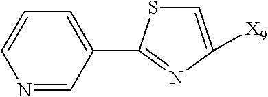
N1=CC(C2=NC([X9])=CS2)=CC=C1
